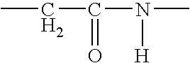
CCC(N(C)[H])=O
